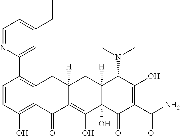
C1=CC(O)=C2C(=C1C1=CC(CC)=CC=N1)CC1([H])C(=C(O)C3(O)C([H])(C1)C(N(C)C)C(O)=C(C(N)=O)C3=O)C2=O
